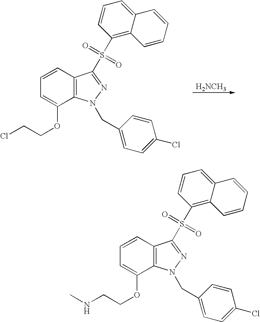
[H2NCH3].ClCCOC1=CC=CC2=C1N(CC1=CC=C(Cl)C=C1)N=C2S(C1=C2C(=CC=C1)C=CC=C2)(=O)=O.N(CCOC1=CC=CC2=C1N(CC1=CC=C(Cl)C=C1)N=C2S(C1=C2C(=CC=C1)C=CC=C2)(=O)=O)C
